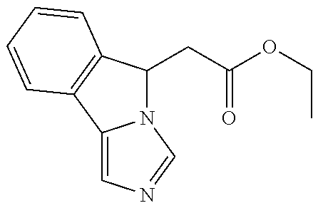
N12C(CC(OCC)=O)C3=C(C1=CN=C2)C=CC=C3
